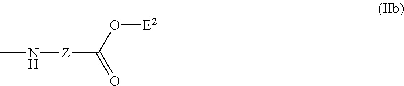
O([E2])C(=O)[Z]NC
